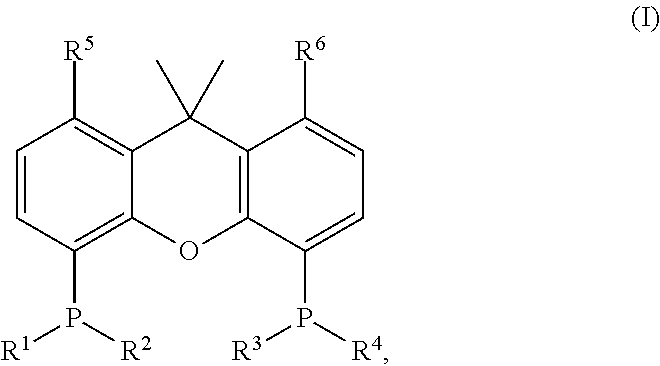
C1=CC(P([R1])[R2])=C2C(=C1[R5])C(C)(C)C1=C(O2)C(P([R4])[R3])=CC=C1[R6]
